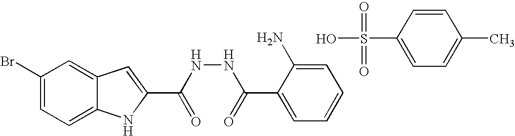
C1(Br)=CC=C2C(=C1)C=C(C(NNC(C1=CC=CC=C1N)=O)=O)N2.C1(S(O)(=O)=O)=CC=C(C)C=C1
